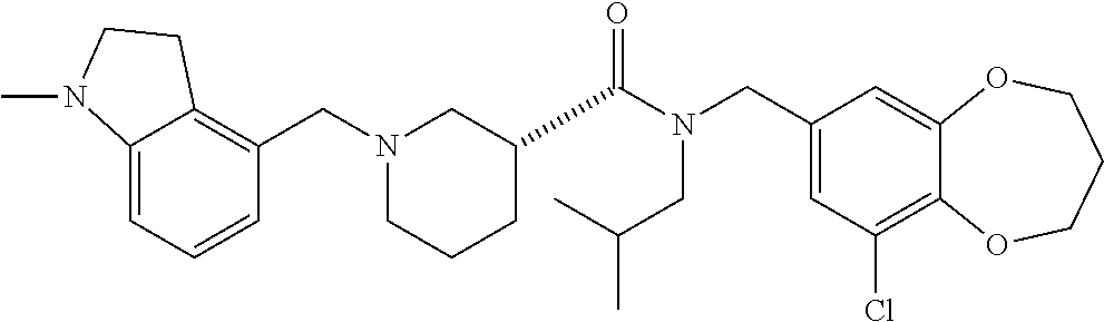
C1(CN(C(=O)C2CCCN(CC3=C4C(=CC=C3)N(C)CC4)C2)CC(C)C)=CC(Cl)=C2C(=C1)OCCCO2
